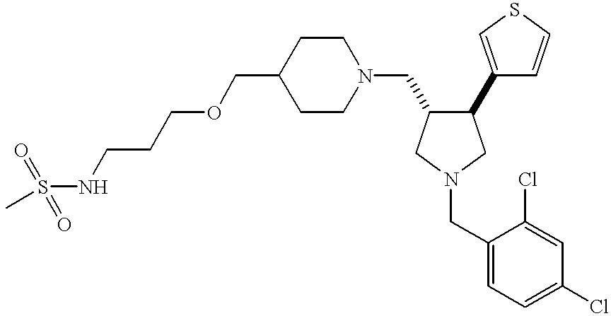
C1(COCCCNS(=O)(=O)C)CCN(CC2C(C3=CSC=C3)CN(CC3=CC=C(Cl)C=C3Cl)C2)CC1
